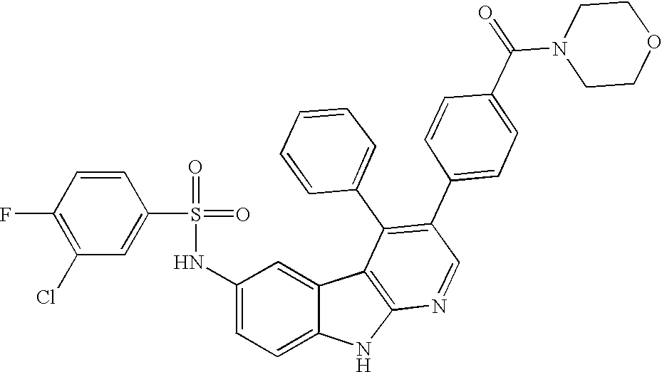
N(C1=CC=C2C(=C1)C1=C(N2)N=CC(C2=CC=C(C(N3CCOCC3)=O)C=C2)=C1C1=CC=CC=C1)S(=O)(=O)C1=CC(Cl)=C(F)C=C1
